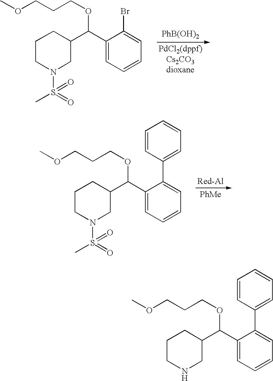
[PhB(OH)2].C1CN(S(=O)(=O)C)CC(C(C2=CC=CC=C2Br)OCCCOC)C1.[PhMe].C1CN(S(=O)(=O)C)CC(C(C2=CC=CC=C2C2=CC=CC=C2)OCCCOC)C1.C1CNCC(C(C2=CC=CC=C2C2=CC=CC=C2)OCCCOC)C1
